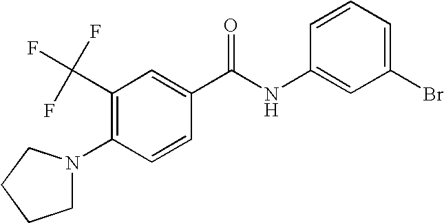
C1(C(F)(F)F)=C(N2CCCC2)C=CC(C(NC2=CC(Br)=CC=C2)=O)=C1
